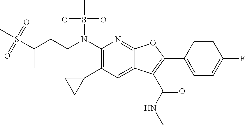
N(C1=C(C2CC2)C=C2C(=N1)OC(C1=CC=C(F)C=C1)=C2C(NC)=O)(S(C)(=O)=O)CCC(S(C)(=O)=O)C
